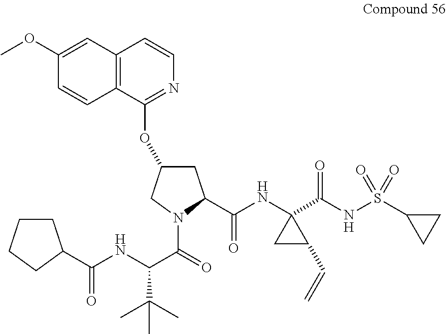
C12=C(C(OC3CC(C(NC4(C(NS(C5CC5)(=O)=O)=O)CC4C=C)=O)N(C(=O)C(NC(=O)C4CCCC4)C(C)(C)C)C3)=NC=C1)C=CC(OC)=C2
